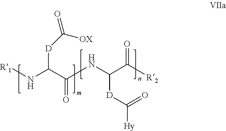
[R1]NC(C(NC(C([R2])=O)[D]C([Hy])=O)=O)[D]C(=O)[OX]
